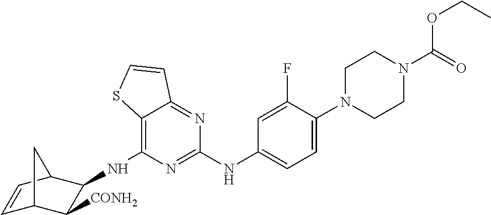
C12=C(NC3C([CONH2])C4C=CC3C4)N=C(NC3=CC=C(N4CCN(C(=O)OCC)CC4)C(F)=C3)N=C1C=CS2
